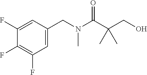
C1(F)=CC(CN(C(C(CO)(C)C)=O)C)=CC(F)=C1F
